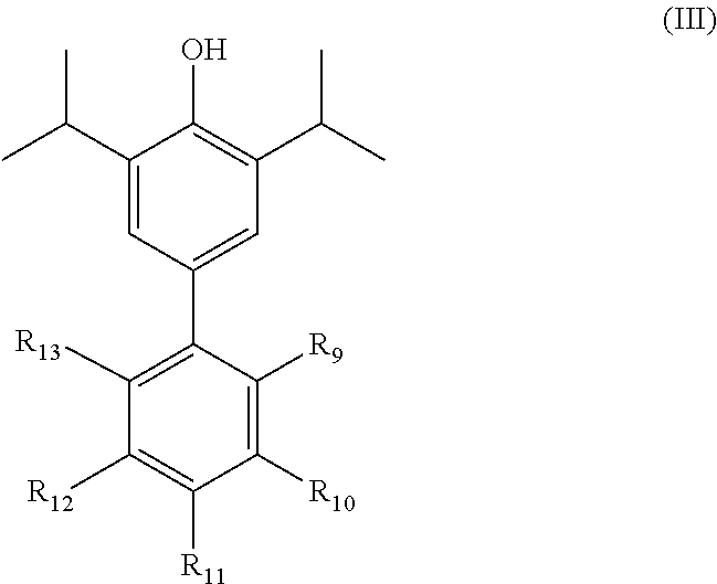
C1(C(C)C)=CC(C2=C([R13])C([R12])=C([R11])C([R10])=C2[R9])=CC(C(C)C)=C1O
